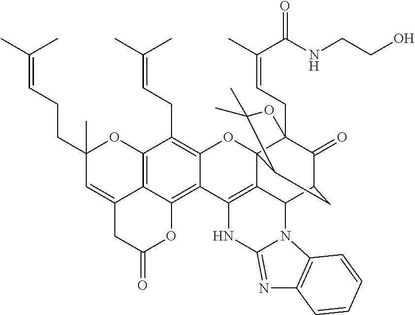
C12=C3C(=C4C(=C1CC=C(C)C)OC15C6=C4NC4=NC7=C(N4C6C4C(=O)C1(CC=C(C(=O)NCCO)C)OC(C)(C)C5C4)C=CC=C7)OC(=O)CC3=CC(CCC=C(C)C)(C)O2
